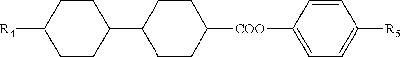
[R4]C1CCC(C2CCC([COO]C3=CC=C([R5])C=C3)CC2)CC1
